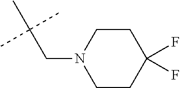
C1CC(F)(F)CCN1CC(C)(C)C
